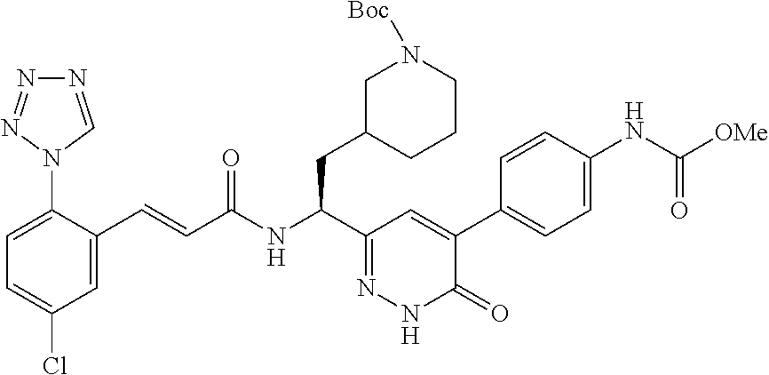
C1=C(N2N=NN=C2)C(C=CC(NC(C2=NNC(=O)C(C3=CC=C(NC(=O)[OMe])C=C3)=C2)CC2CN([Boc])CCC2)=O)=CC(Cl)=C1
